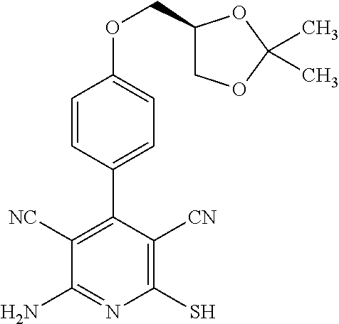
C1=CC(C2=C([NC])C(N)=NC(S)=C2[CN])=CC=C1OCC1COC(C)(C)O1
